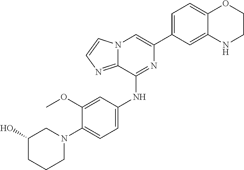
C1=C(C2=CC=C3C(=C2)NCCO3)N=C(NC2=CC=C(N3CC(O)CCC3)C(OC)=C2)C2=NC=CN12
